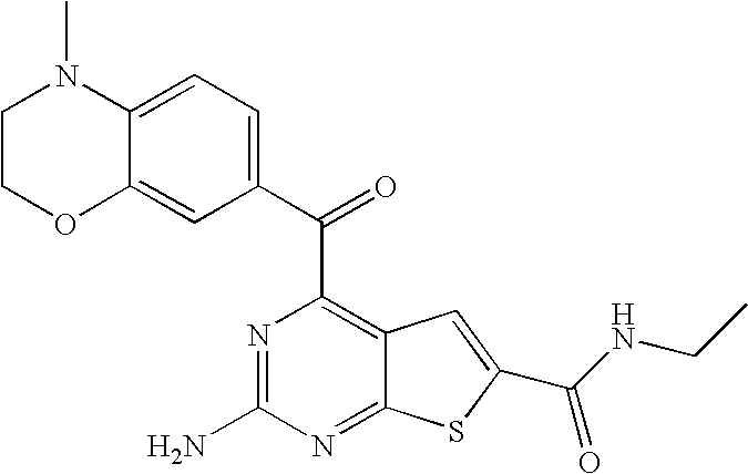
C1(C(C2=C3C(=NC(N)=N2)SC(C(=O)NCC)=C3)=O)=CC=C2C(=C1)OCCN2C
